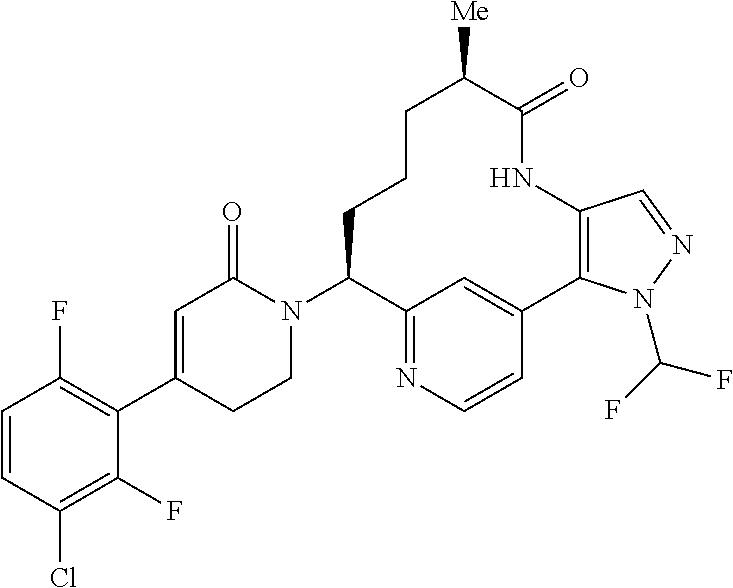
C1=CC(Cl)=C(F)C(C2=CC(=O)N(C3C4=NC=CC(=C4)C4=C(NC(=O)C([Me])CCC3)C=NN4C(F)F)CC2)=C1F
